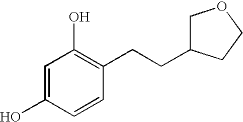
C1=C(O)C=CC(CCC2COCC2)=C1O
